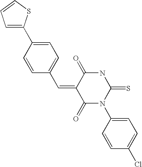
C1(C=C2C(=O)N(C3=CC=C(Cl)C=C3)C(=S)NC2=O)=CC=C(C2=CC=CS2)C=C1
